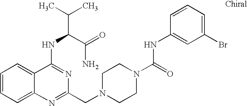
C1=CC=C2C(=C1)C(NC(C(=O)N)C(C)C)=NC(CN1CCN(C(=O)NC3=CC(Br)=CC=C3)CC1)=N2
